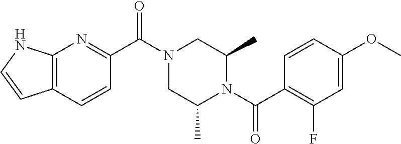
C12=C(C=CC(C(N3CC(C)N(C(C4=C(F)C=C(OC)C=C4)=O)C(C)C3)=O)=N1)C=CN2
